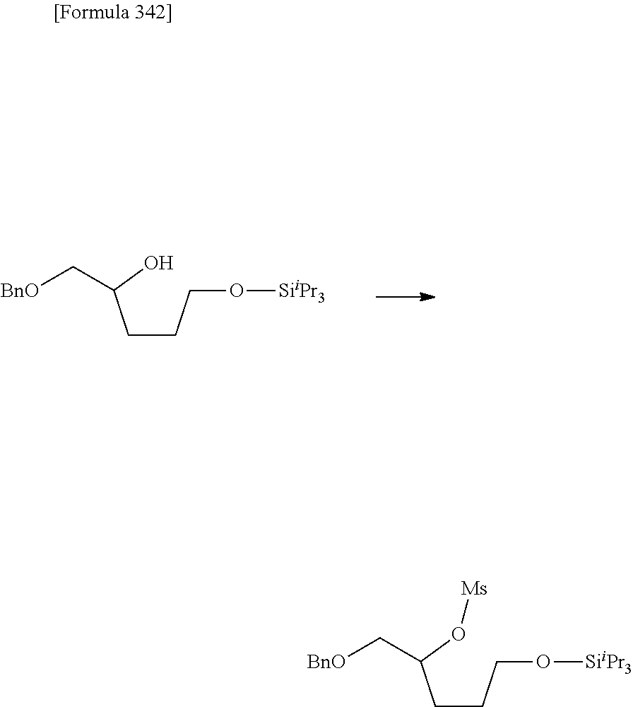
C(CCO[SiiPr3])C(O)C[BnO].C(CCO[SiiPr3])C(O[Ms])C[BnO]
